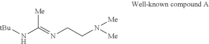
[tBu]NC(=NCCN([Me])[Me])[Me]
